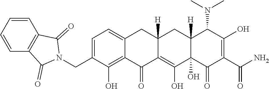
C1=C(CN2C(=O)C3=C(C=CC=C3)C2=O)C(O)=C2C(=C1)CC1([H])C(=C(O)C3(O)C([H])(C1)C(N(C)C)C(O)=C(C(N)=O)C3=O)C2=O
